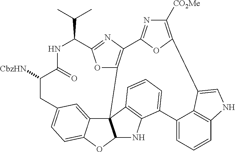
[CbzHN]C1CC2=CC=C3C(=C2)C24C(O3)NC3=C2C=CC=C3C2=CC=CC3=C2C(=CN3)C2=C([CO2Me])N=C(C3=C4OC(=N3)C(C(C)C)NC1=O)O2
